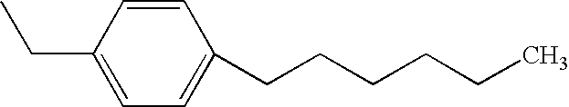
C1(CCCCCC)=CC=C(CC)C=C1
